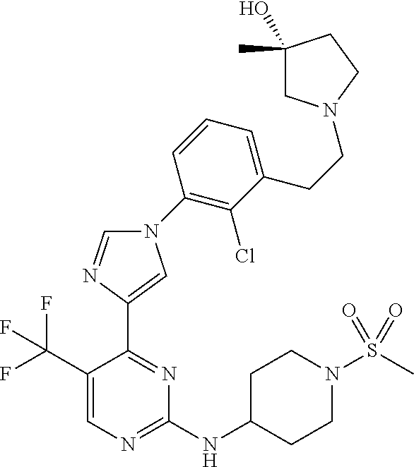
N1(C2=C(Cl)C(CCN3CC(C)(O)CC3)=CC=C2)C=NC(C2=NC(NC3CCN(S(C)(=O)=O)CC3)=NC=C2C(F)(F)F)=C1
